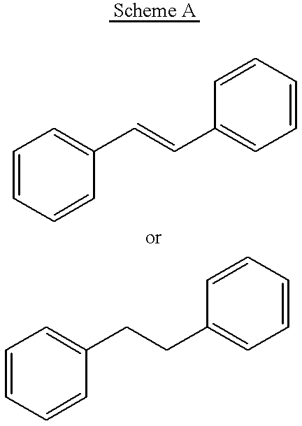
C1=CC=CC(CCC2=CC=CC=C2)=C1.C1=CC=CC(C=CC2=CC=CC=C2)=C1
